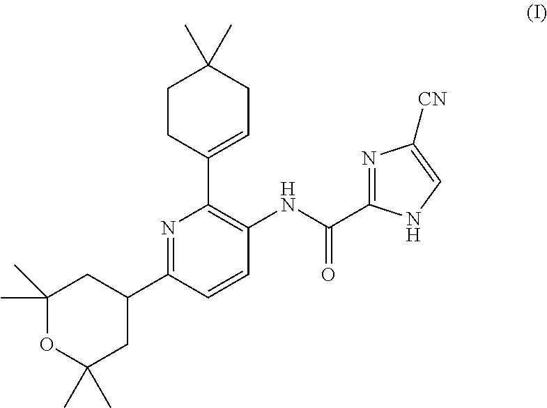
C1CC(C2=C(NC(=O)C3=NC([CN])=CN3)C=CC(C3CC(C)(C)OC(C)(C)C3)=N2)=CCC1(C)C
